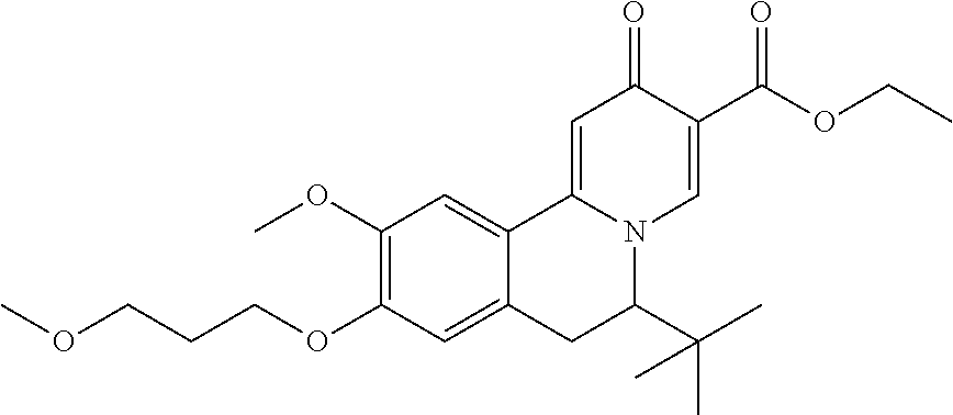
C1(OC)=C(OCCCOC)C=C2C(=C1)C1=CC(=O)C(C(OCC)=O)=CN1C(C(C)(C)C)C2
